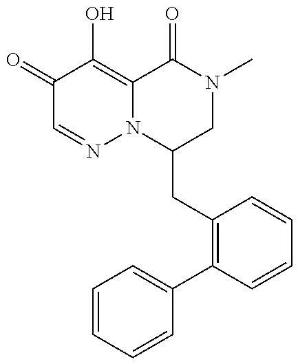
C1(CC2=C(C3=CC=CC=C3)C=CC=C2)CN(C)C(=O)C2=C(O)C(=O)C=NN12
